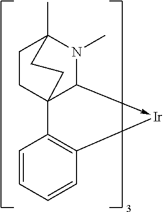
C1CC23C(->[Ir]C4=C2C=CC=C4)N(C)C1(C)CC3
